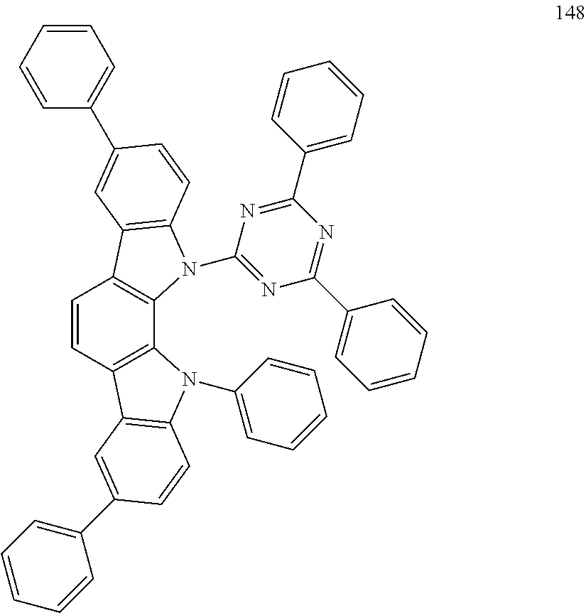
C1=CC2=C(C3=C1C1=C(N3C3=NC(C4=CC=CC=C4)=NC(C4=CC=CC=C4)=N3)C=CC(C3=CC=CC=C3)=C1)N(C1=CC=CC=C1)C1=C2C=C(C2=CC=CC=C2)C=C1
